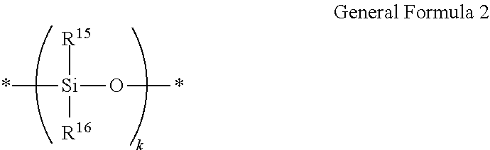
*[Si]([R15])([R16])O*
